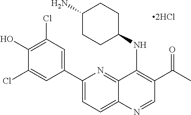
C12=NC(C3=CC(Cl)=C(O)C(Cl)=C3)=CC=C1N=CC(C(C)=O)=C2NC1CCC(N)CC1
